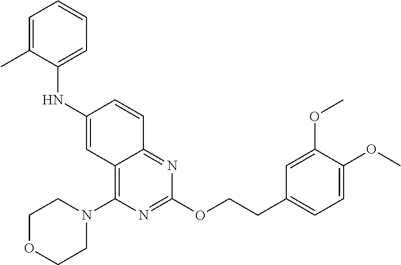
C12=C(N3CCOCC3)N=C(OCCC3=CC=C(OC)C(OC)=C3)N=C1C=CC(NC1=CC=CC=C1C)=C2
